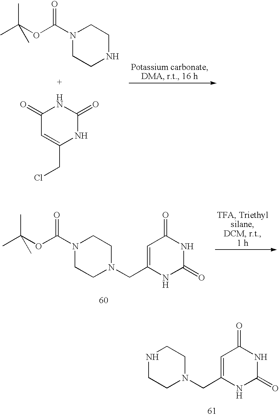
N1(C(OC(C)(C)C)=O)CCNCC1.C1(=O)C=C(CCl)NC(=O)N1.N1(C(OC(C)(C)C)=O)CCN(CC2=CC(=O)NC(=O)N2)CC1.N1CCN(CC2=CC(=O)NC(=O)N2)CC1
